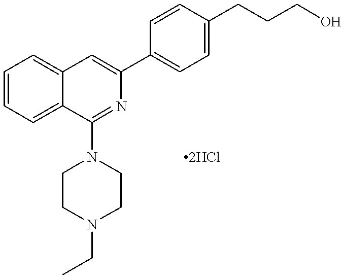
C1=CC=C2C(=C1)C=C(C1=CC=C(CCCO)C=C1)N=C2N1CCN(CC)CC1.[2HCl]
